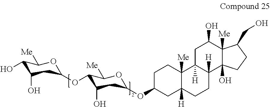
C1(O)C(O)CC(OC2C(O)CC(OC3CC4([H])C([Me])(CC3)C3([H])C([H])(CC4)C4(O)C([Me])(C(O)C3)C(CO)CC4)OC2[Me])OC1[Me]
